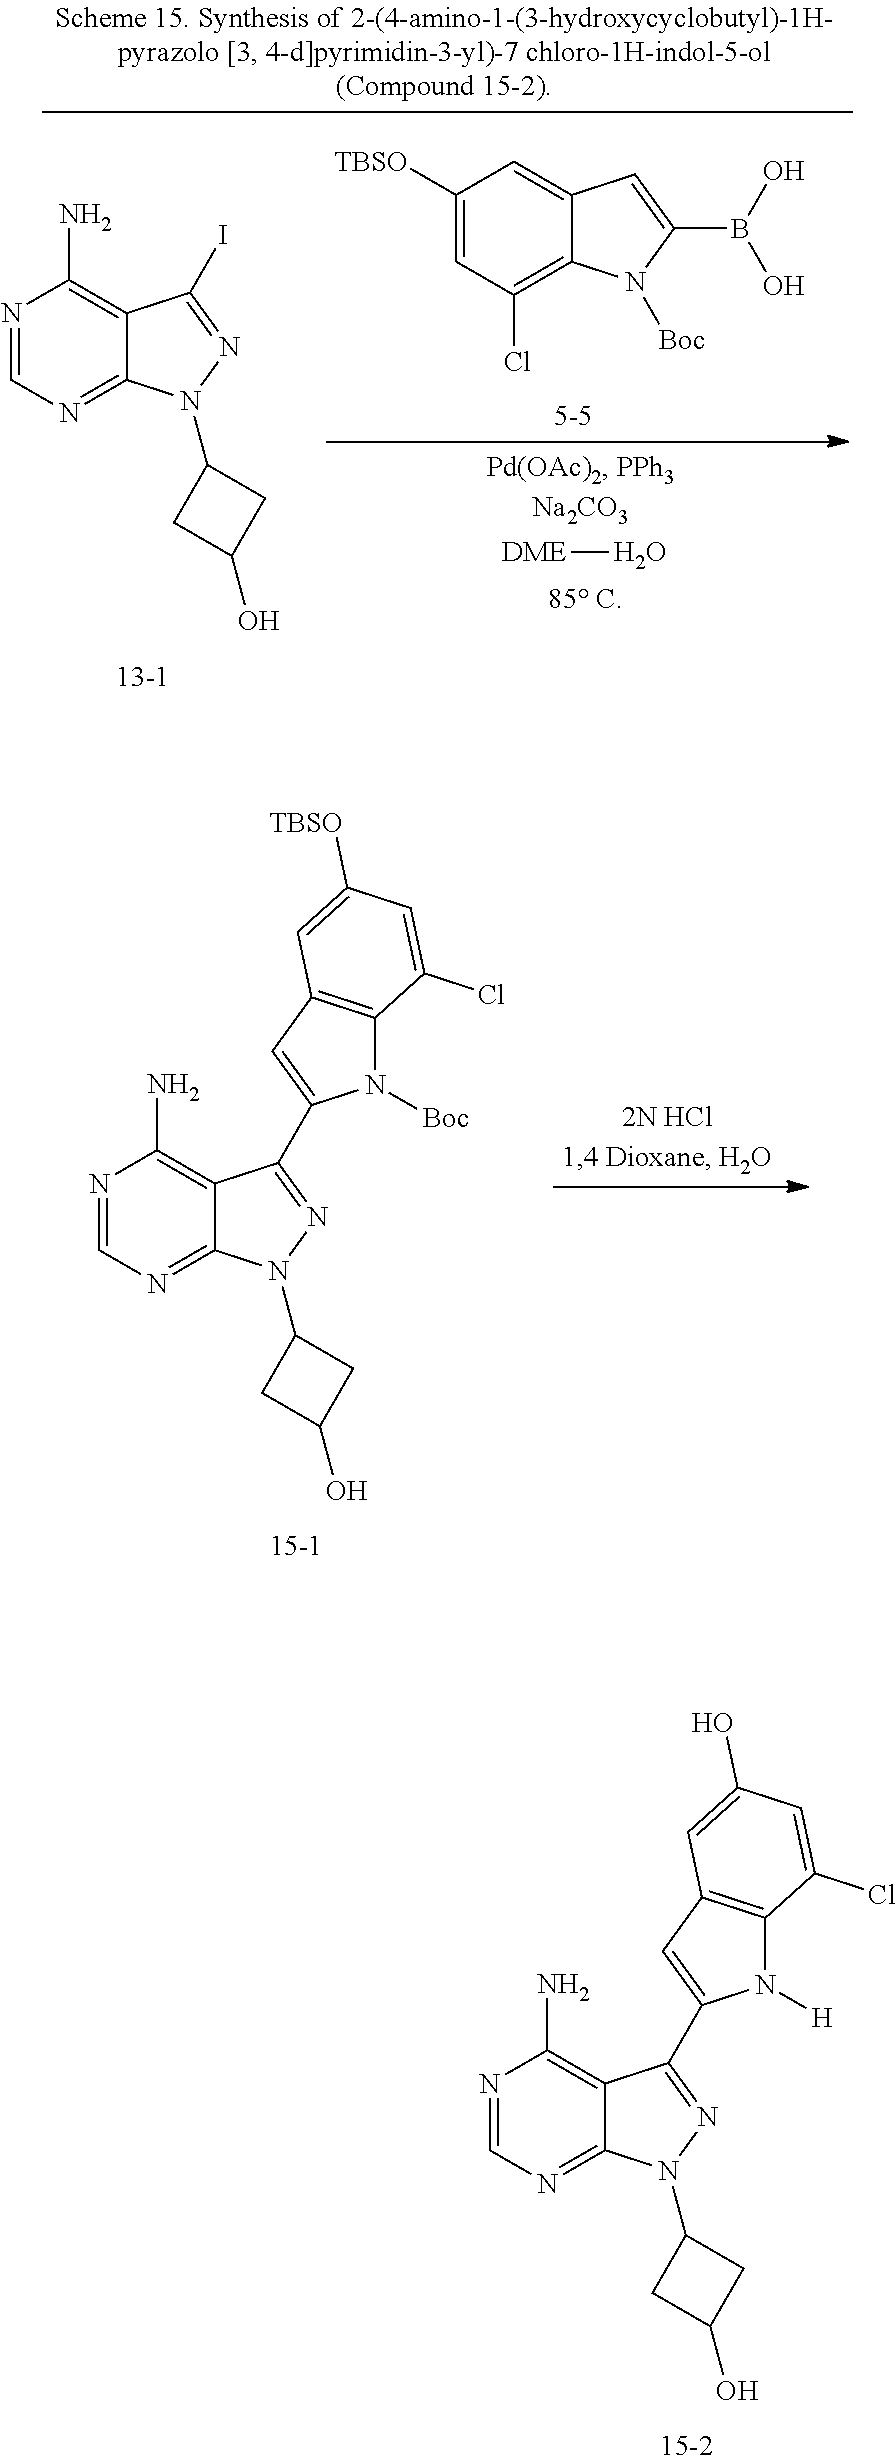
N1=CN=C2C(=C1N)C(C1=CC3=C(N1[H])C(Cl)=CC(O)=C3)=NN2C1CC(O)C1.N1=CN=C2C(=C1N)C(C1=CC3=C(N1[Boc])C(Cl)=CC([TBSO])=C3)=NN2C1CC(O)C1.N1=CN=C2C(=C1N)C(I)=NN2C1CC(O)C1.C1([TBSO])=CC(Cl)=C2C(=C1)C=C(B(O)O)N2[Boc].[DME]O
